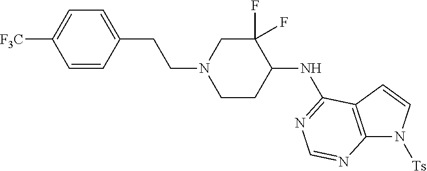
C1=CC(CCN2CCC(NC3=NC=NC4=C3C=CN4[Ts])C(F)(F)C2)=CC=C1[F3C]
